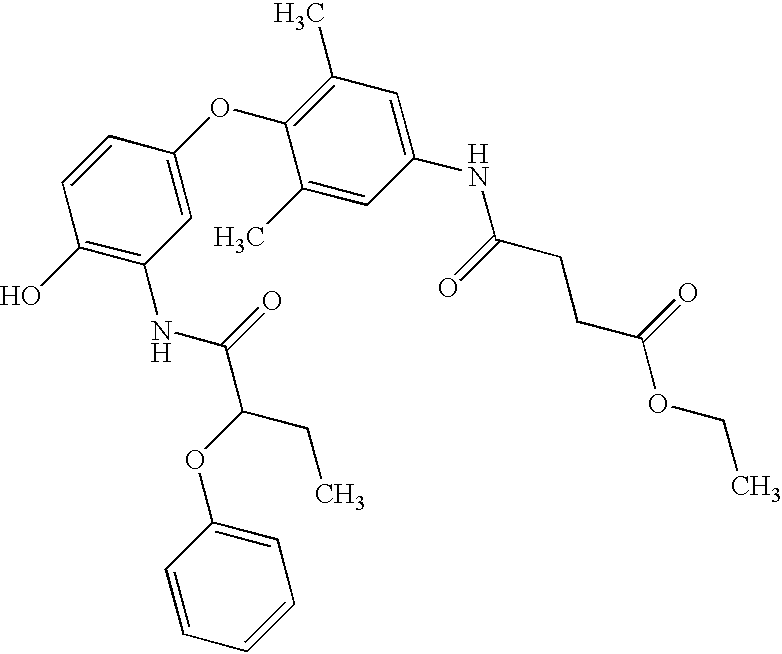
C1(O)=C(NC(=O)C(CC)OC2=CC=CC=C2)C=C(OC2=C(C)C=C(NC(=O)CCC(OCC)=O)C=C2C)C=C1
